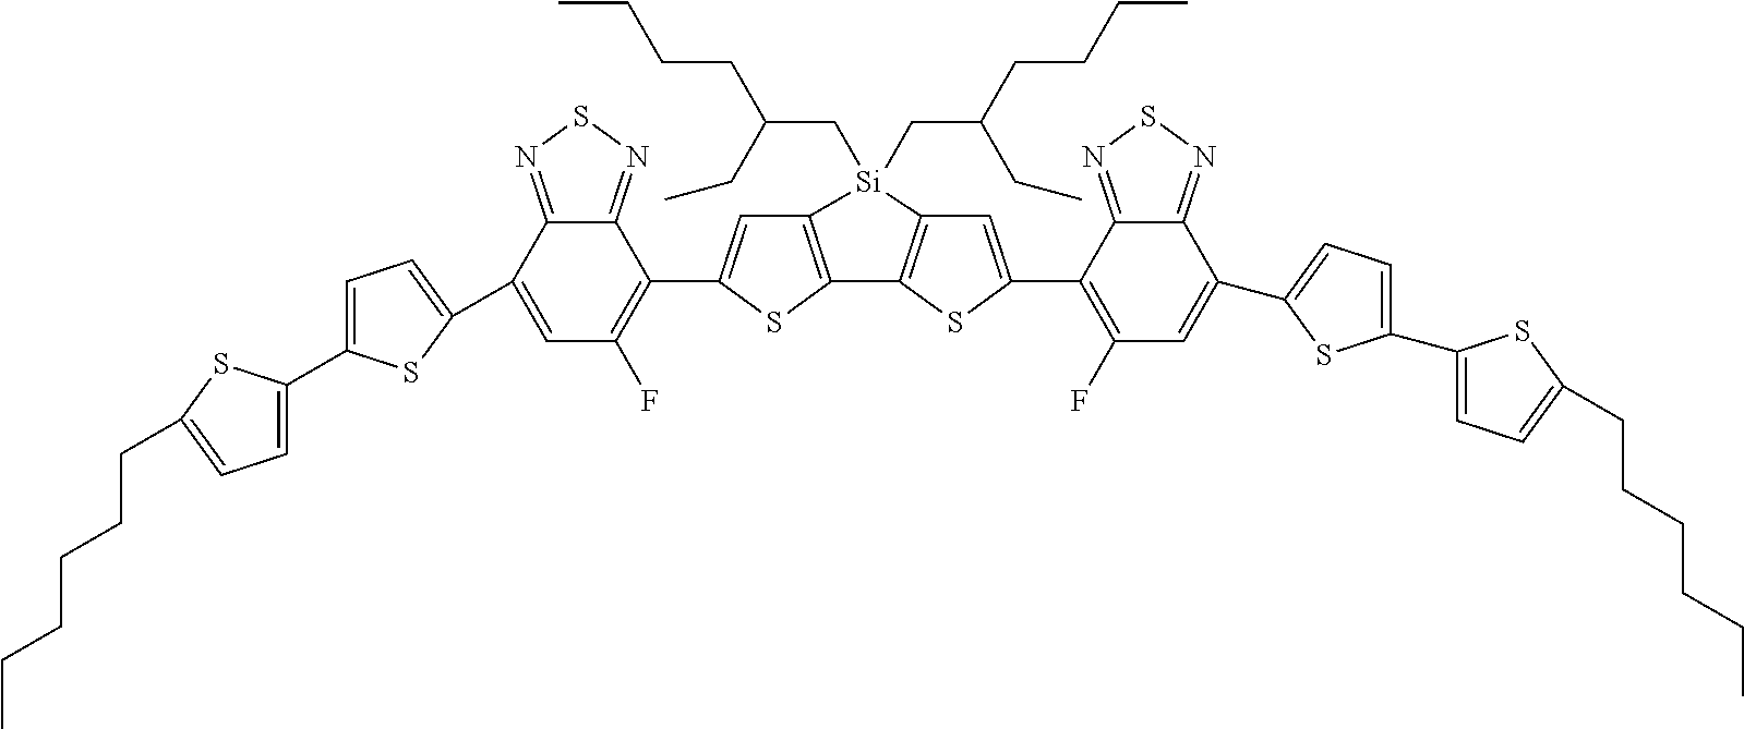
C1=C(C2=CC=C(C3=CC(F)=C(C4=CC5=C(S4)C4=C(C=C(C6=C(F)C=C(C7=CC=C(C8=CC=C(CCCCCC)S8)S7)C7=NSN=C67)S4)[Si]5(CC(CC)CCCC)CC(CC)CCCC)C4=NSN=C34)S2)SC(CCCCCC)=C1
